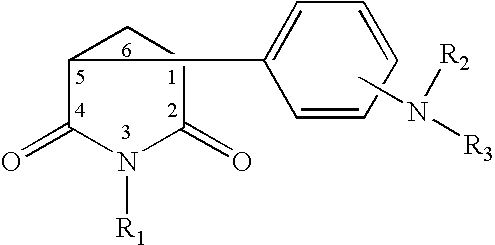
C1(C2=CC=CC=C2)C(=O)N([R1])C(=O)CC1.CN([R3])[R2]
